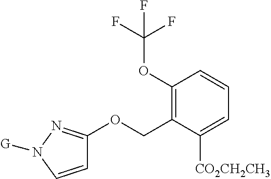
C1=CN([G])N=C1OCC1=C(OC(F)(F)F)C=CC=C1[CO2CH2CH3]
